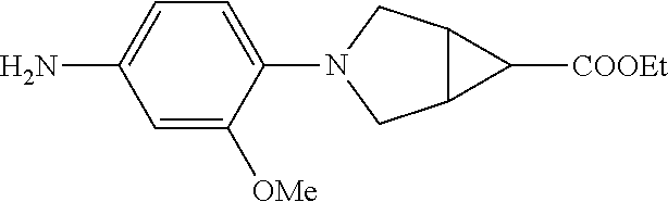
C1=C([OMe])C(N2CC3C(C2)C3[COOEt])=CC=C1N
